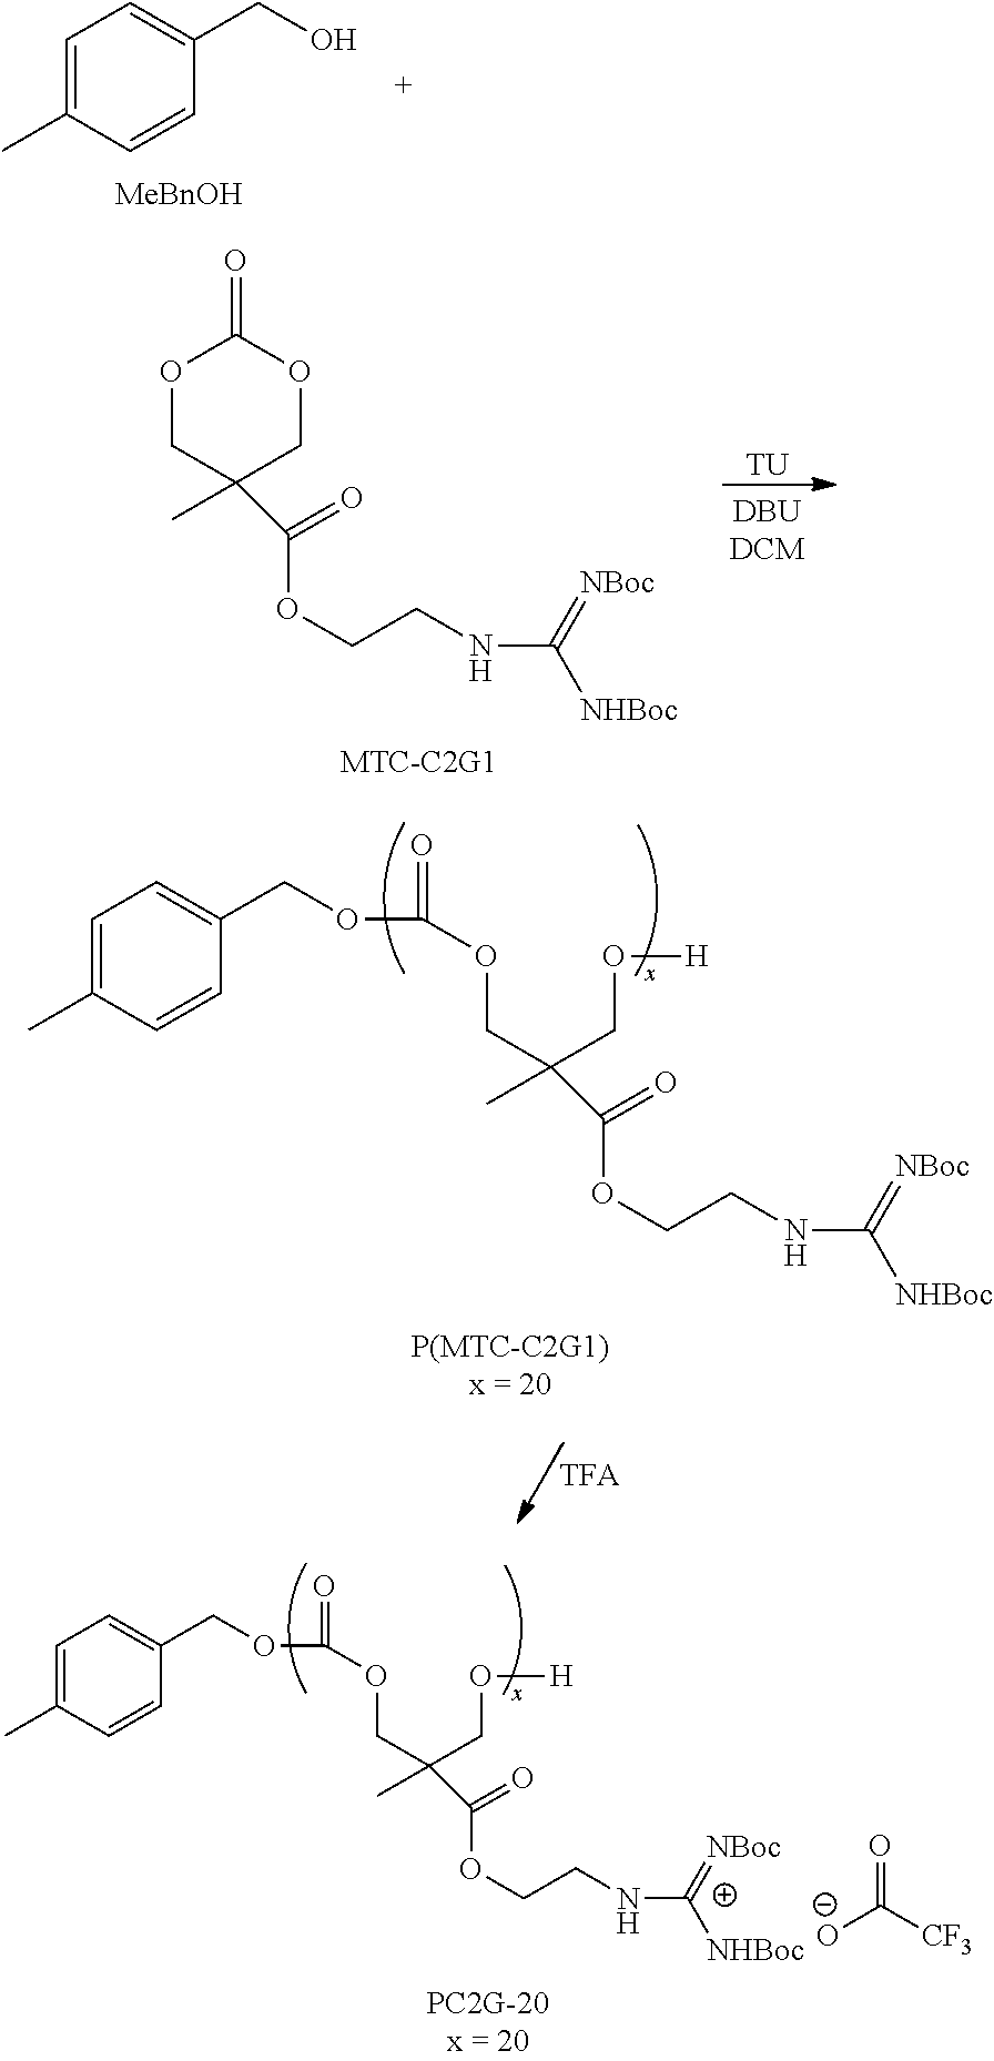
C1=C(C)C=CC(CO)=C1.[O-]C([CF3])=O.C1=C(C)C=CC(COC(=O)OCC(C)(CO[H])C(=O)OCCN[C+](=[NBoc])[NHBoc])=C1.[TU].O1CC(C)(C(OCCNC(=[NBoc])[NHBoc])=O)COC1=O.C1=C(C)C=CC(COC(=O)OCC(C)(CO[H])C(=O)OCCNC(=[NBoc])[NHBoc])=C1
